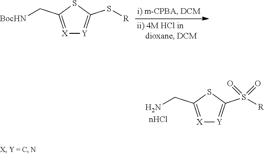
[X]1=C(CN)SC(S([R])(=O)=O)=[Y]1.[X]1=C(C[BocHN])SC(S[R])=[Y]1
